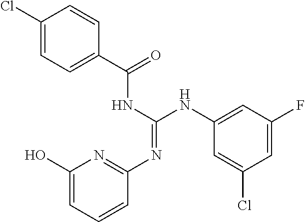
C1(O)=CC=CC(N=C(NC(C2=CC=C(Cl)C=C2)=O)NC2=CC(F)=CC(Cl)=C2)=N1
